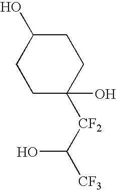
C1C(O)CCC(O)([CF2]C([CF3])O)C1
